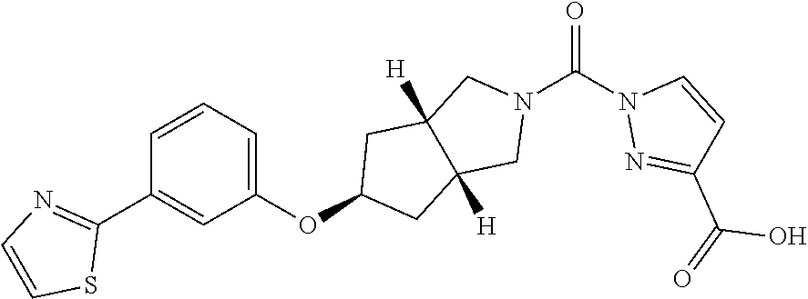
C1=CC=C(OC2CC3([H])C([H])(C2)CN(C(N2N=C(C(=O)O)C=C2)=O)C3)C=C1C1=NC=CS1
